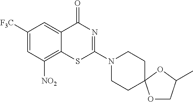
C1([F3C])=CC([NO2])=C2C(=C1)C(=O)N=C(N1CCC3(CC1)OCC(C)O3)S2
